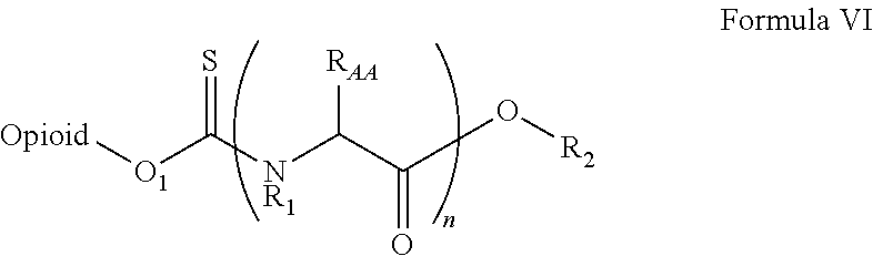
[Opioid][O1]C([NR1]C(C(O[R2])=O)[RAA])=S
